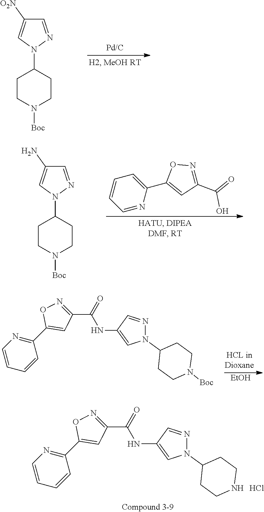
C1=CC=CC(C2=CC(C(NC3=CN(C4CCNCC4)N=C3)=O)=NO2)=N1.Cl.C1CN([Boc])CCC1N1N=CC([O2N])=C1.C1=CC=NC(C2=CC(C(=O)O)=NO2)=C1.C1CN([Boc])CCC1N1N=CC(N)=C1.[EtOH].C1=CC=CC(C2=CC(C(NC3=CN(C4CCN([Boc])CC4)N=C3)=O)=NO2)=N1
